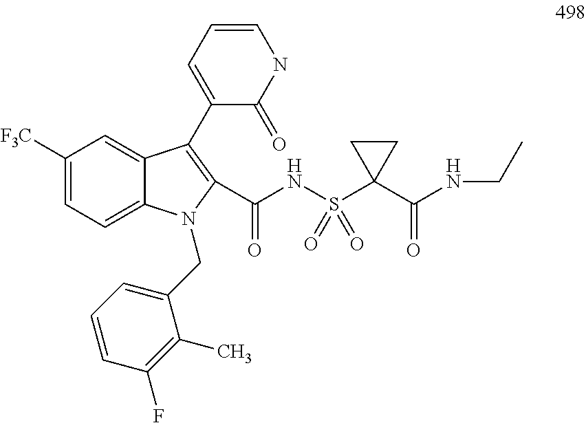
C1([F3C])=CC=C2C(=C1)C(C1=CC=CNC1=O)=C(C(NS(C1(C(NCC)=O)CC1)(=O)=O)=O)N2CC1=CC=CC(F)=C1C
